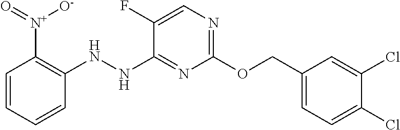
C1(NNC2=NC(OCC3=CC=C(Cl)C(Cl)=C3)=NC=C2F)=C([N+](=O)[O-])C=CC=C1
